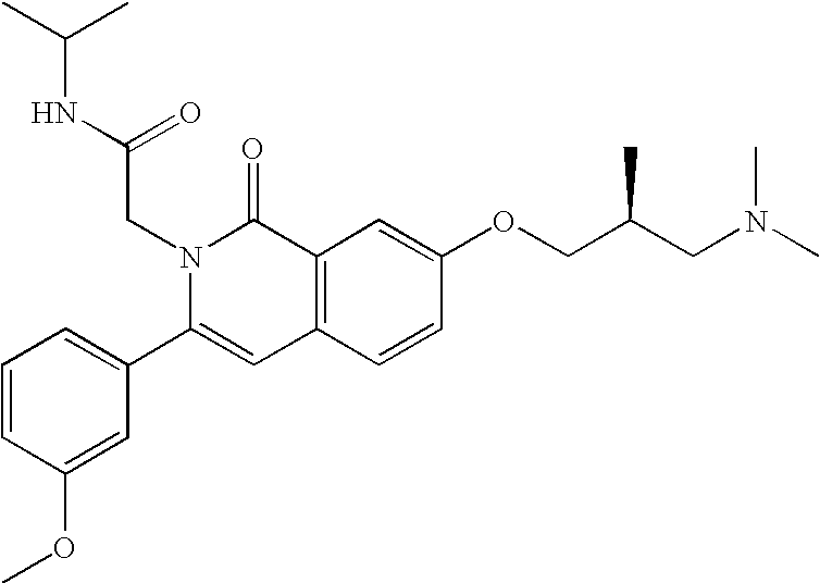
C1=CC(OC)=CC(C2=CC3=C(C(=O)N2CC(=O)NC(C)C)C=C(OCC(CN(C)C)C)C=C3)=C1
